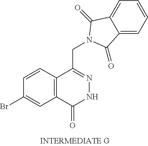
C1=CC2=C(C(=O)NN=C2CN2C(=O)C3=CC=CC=C3C2=O)C=C1Br
